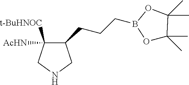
C1(CCCB2OC(C)(C)C(C)(C)O2)C([AcHN])([t-BuHNOC])CNC1
